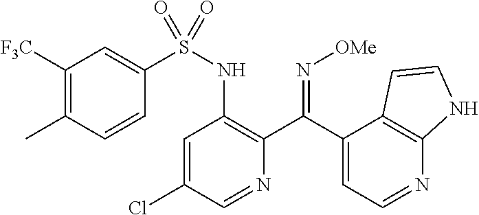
C1=C(Cl)C=NC(C(C2=CC=NC3=C2C=CN3)=N[OMe])=C1NS(=O)(C1=CC([F3C])=C(C)C=C1)=O
